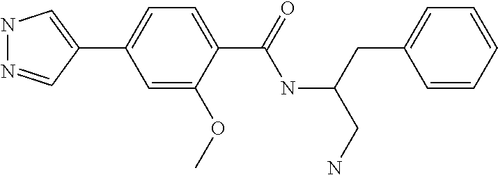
C1(C2=CNN=C2)=CC=C(C(=O)NC(CN)CC2=CC=CC=C2)C(OC)=C1
